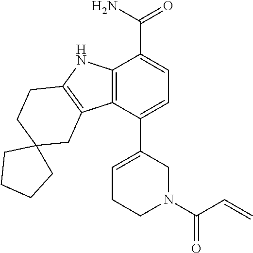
C12=C(C(C3=CCCN(C(C=C)=O)C3)=CC=C1C(N)=O)C1=C(N2)CCC2(C1)CCCC2
